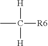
CC([R6])([H])[H]
